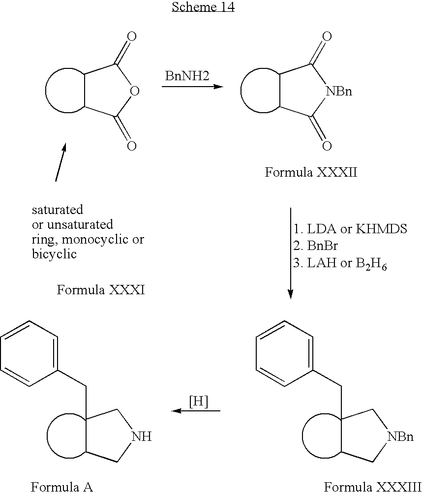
C1CC(=O)OC1=O.C1CC(=O)[NBn]C1=O.[BnNH2].C1(CC2=CC=CC=C2)CCNC1.C1(CC2=CC=CC=C2)CC[NBn]C1.[H]
